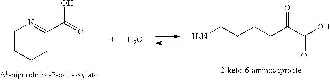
NCCCCC(C(O)=O)=O.C1CCCC(C(=O)O)=N1.O
